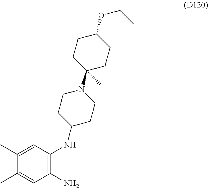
C1=C(C)C(C)=CC(N)=C1NC1CCN(C2(C)CCC(OCC)CC2)CC1
